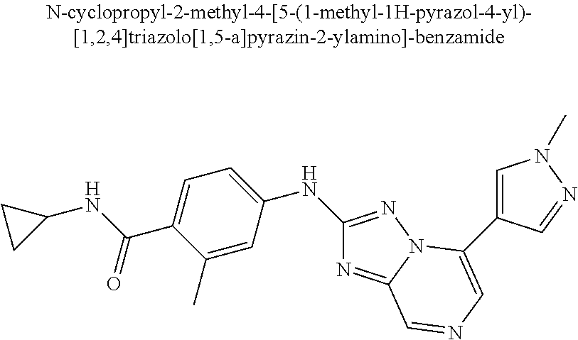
C1(NC(C2=CC=C(NC3=NN4C(=N3)C=NC=C4C3=CN(C)N=C3)C=C2C)=O)CC1
